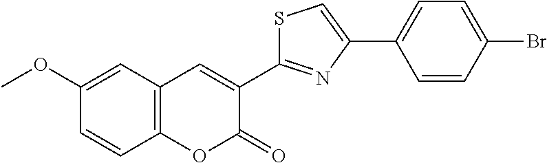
COC1=CC2=C(C=C1)OC(=O)C(C1=NC(C3=CC=C(Br)C=C3)=CS1)=C2
